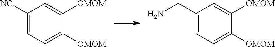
C1([NC])=CC=C([OMOM])C([OMOM])=C1.C1(CN)=CC=C([OMOM])C([OMOM])=C1
